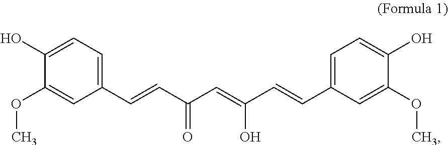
C1(C=CC(C=C(C=CC2=CC=C(O)C(OC)=C2)O)=O)=CC=C(O)C(OC)=C1
